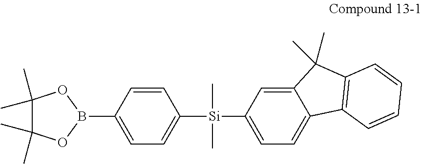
C1=C(B2OC(C)(C)C(C)(C)O2)C=CC([Si](C)(C)C2=CC=C3C(=C2)C(C)(C)C2=C3C=CC=C2)=C1
